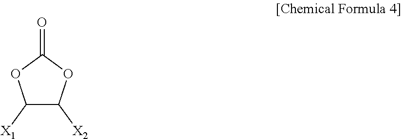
C1([X1])C([X2])OC(=O)O1
